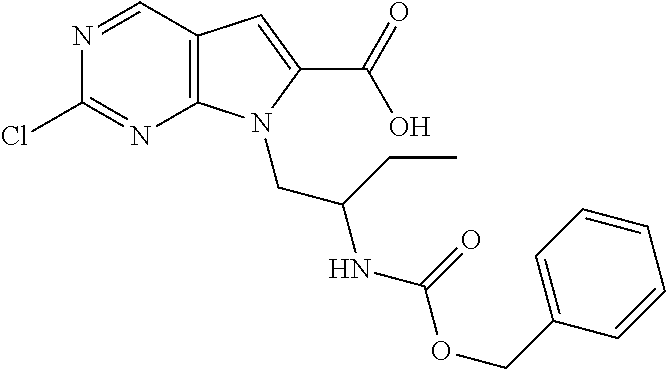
C12=C(C=NC(Cl)=N1)C=C(C(O)=O)N2CC(NC(=O)OCC1=CC=CC=C1)CC
